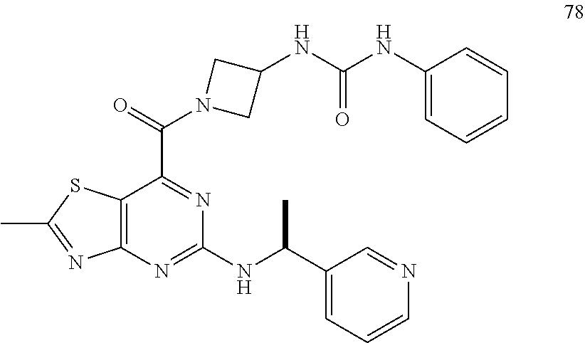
C12=C(N=C(NC(C3=CC=CN=C3)C)N=C1C(=O)N1CC(NC(=O)NC3=CC=CC=C3)C1)N=C(C)S2
